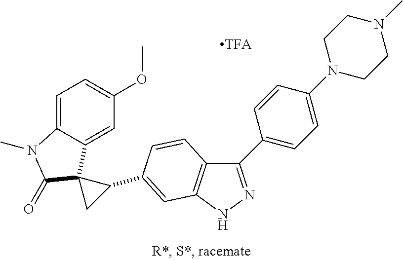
C12=CC=C(OC)C=C1C1(C(=O)N2C)C(C2=CC3=C(C(C4=CC=C(N5CCN(C)CC5)C=C4)=NN3)C=C2)C1
